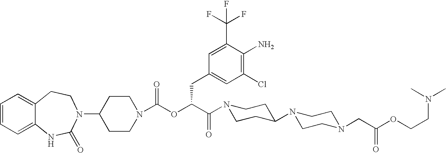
C1=CC=C2C(=C1)CCN(C1CCN(C(OC(C(N3CCC(N4CCN(CC(OCCN(C)C)=O)CC4)CC3)=O)CC3=CC(Cl)=C(N)C(C(F)(F)F)=C3)=O)CC1)C(=O)N2
